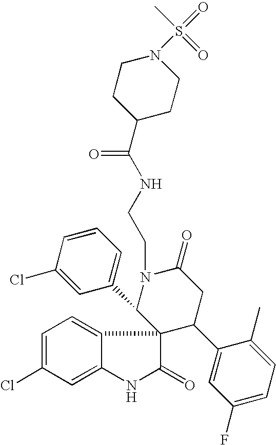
C1=C(Cl)C=C2C(=C1)C1(C(=O)N2)C(C2=CC(F)=CC=C2C)CC(=O)N(CCNC(=O)C2CCN(S(=O)(C)=O)CC2)C1C1=CC=CC(Cl)=C1
